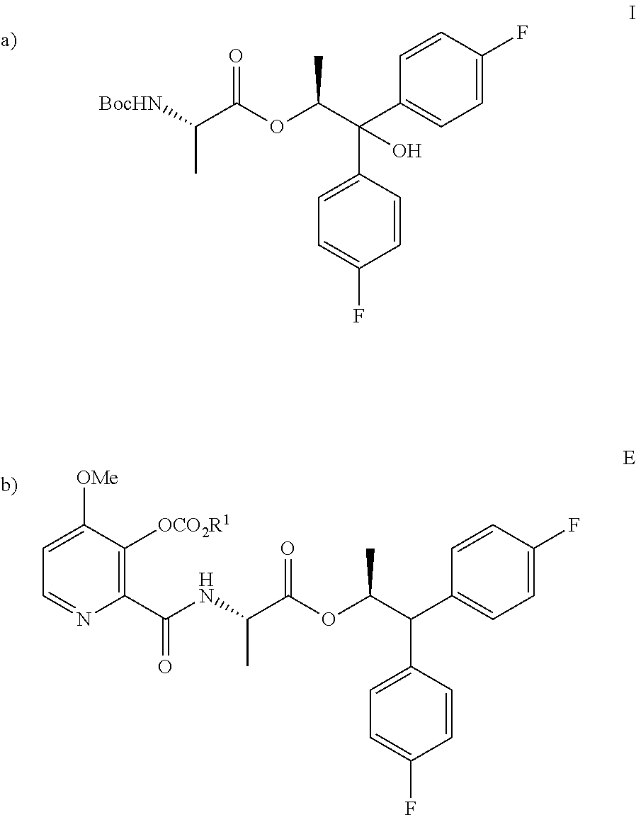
C1=CC(F)=CC=C1C(C(OC(C(C)[BocHN])=O)C)(C1=CC=C(F)C=C1)O.C1=CC(F)=CC=C1C(C(OC(C(C)NC(C1=C([OCO2R1])C([OMe])=CC=N1)=O)=O)C)C1=CC=C(F)C=C1
